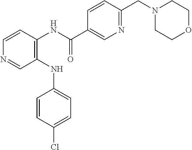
C1(NC2=CC=C(Cl)C=C2)=C(NC(C2=CN=C(CN3CCOCC3)C=C2)=O)C=CN=C1
